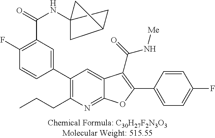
C12(NC(C3=C(F)C=CC(C4=C(CCC)N=C5C(=C4)C(C(=O)N[Me])=C(C4=CC=C(F)C=C4)O5)=C3)=O)CC(C1)C2
